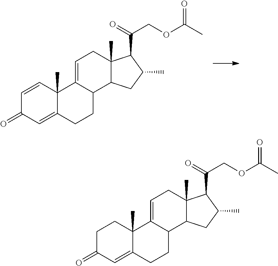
C1C(=O)C=C2C(C)(C1)C1=CCC3(C)C(C1CC2)CC(C)C3C(=O)COC(C)=O.C1=CC2(C)C(=CC1=O)CCC1C2=CCC2(C)C1CC(C)C2C(=O)COC(C)=O
